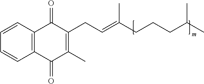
C1=CC2=C(C=C1)C(=O)C(C)=C(CC=C(CCCC(C)C)C)C2=O
